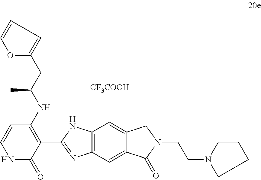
C12=C(C=C3C(=C1)CN(CCN1CCCC1)C3=O)N=C(C1=C(NC(CC3=CC=CO3)C)C=CNC1=O)N2.[CF3COOH]
